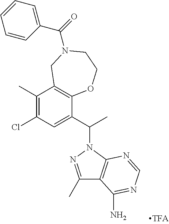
C1(Cl)=C(C)C2=C(C(C(C)N3N=C(C)C4=C3N=CN=C4N)=C1)OCCN(C(C1=CC=CC=C1)=O)C2
